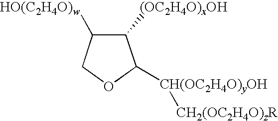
C1([(OC2H4O)xOH])C([HO(C2H4O)w])COC1[CH(OC2H4O)yOH][CH2(OC2H4O)zR]
